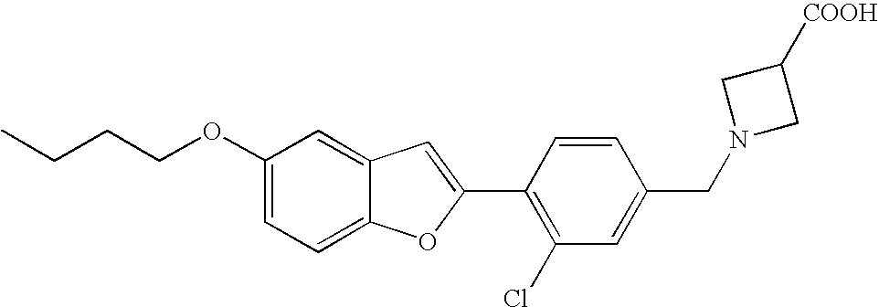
C1(OCCCC)=CC=C2C(=C1)C=C(C1=C(Cl)C=C(CN3CC([COOH])C3)C=C1)O2
